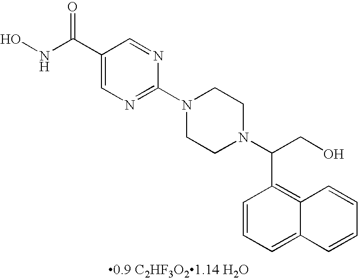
ONC(C1=CN=C(N2CCN(C(CO)C3=C4C(=CC=C3)C=CC=C4)CC2)N=C1)=O
